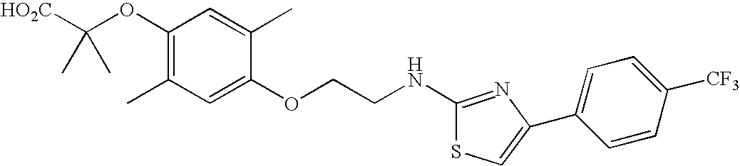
[HO2C]C(OC1=C(C)C=C(OCCNC2=NC(C3=CC=C([CF3])C=C3)=CS2)C(C)=C1)(C)C
